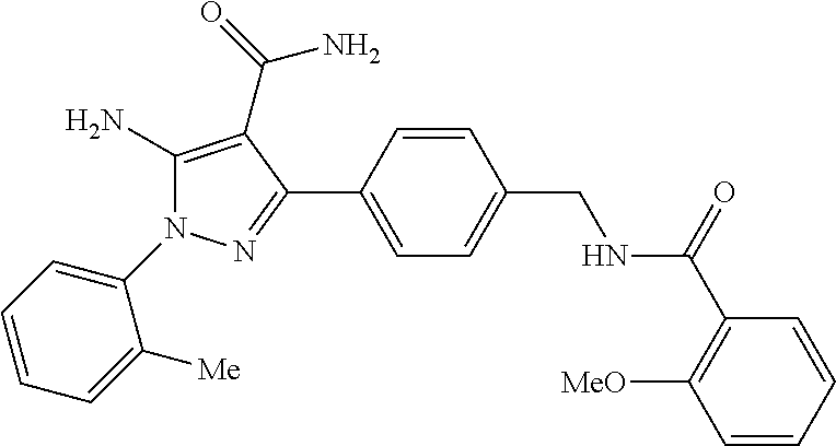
C1=C(C2=NN(C3=CC=CC=C3[Me])C(N)=C2C(=O)N)C=CC(CNC(C2=C([MeO])C=CC=C2)=O)=C1
